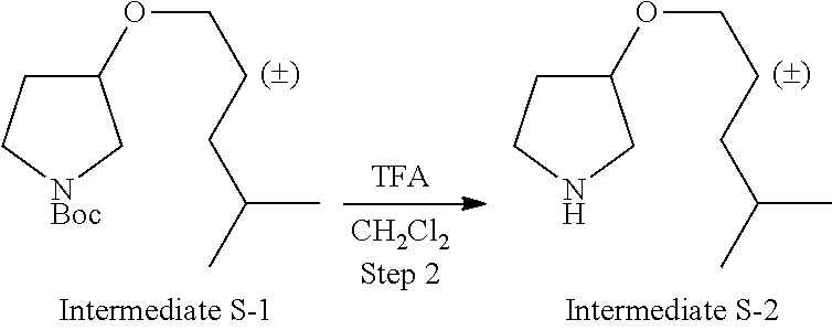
C1(OCCCC(C)C)CC[NBoc]C1.C1(OCCCC(C)C)CCNC1
